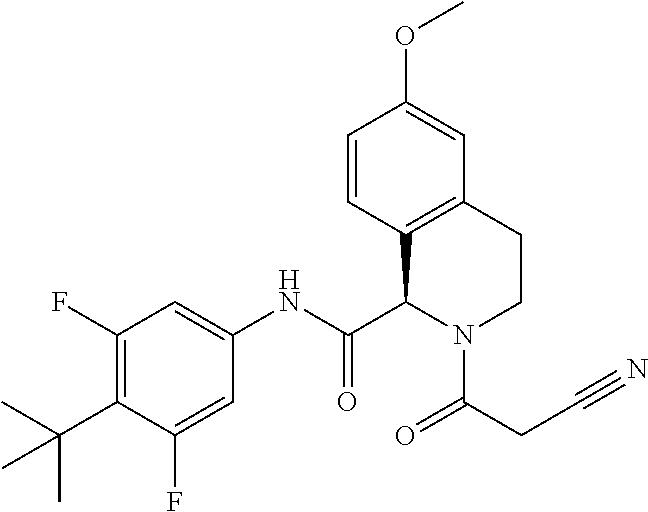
C1(F)=C(C(C)(C)C)C(F)=CC(NC(C2C3=C(CCN2C(=O)CC#N)C=C(OC)C=C3)=O)=C1
